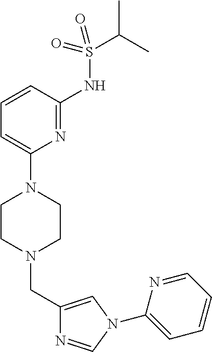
C1(CN2CCN(C3=CC=CC(NS(=O)(C(C)C)=O)=N3)CC2)=CN(C2=CC=CC=N2)C=N1
